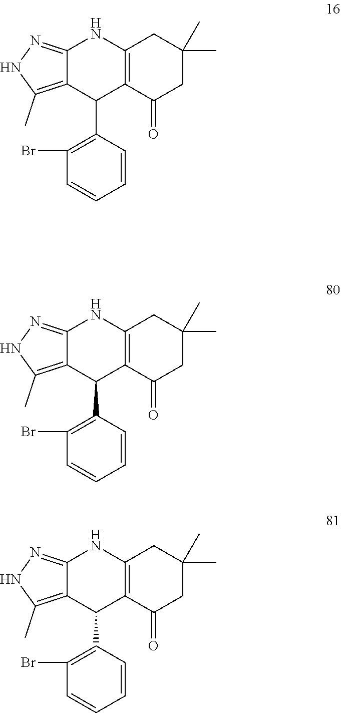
C12=C(C(=O)CC(C)(C)C1)C(C1=C(Br)C=CC=C1)C1=C(C)NN=C1N2.C12=C(C(=O)CC(C)(C)C1)C(C1=C(Br)C=CC=C1)C1=C(C)NN=C1N2.C12=C(C(=O)CC(C)(C)C1)C(C1=C(Br)C=CC=C1)C1=C(C)NN=C1N2
